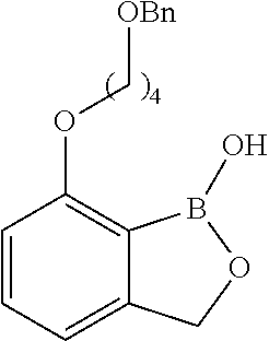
C1=CC=C2C(=C1OC[OBn])B(O)OC2
